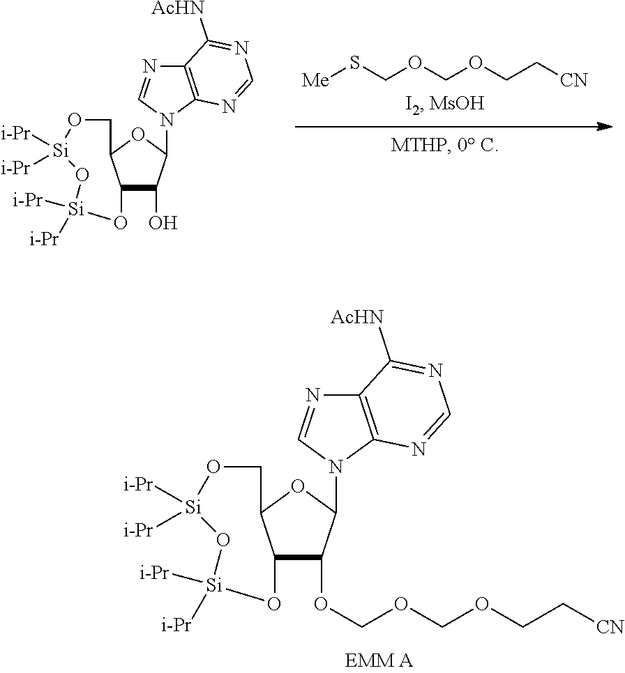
C12C(O)C(N3C4=C(N=C3)C([AcHN])=NC=N4)OC1CO[Si]([i-Pr])([i-Pr])O[Si]([i-Pr])([i-Pr])O2.[Me]SCOCOCC[CN].C12C(OCOCOCC[CN])C(N3C4=C(N=C3)C([AcHN])=NC=N4)OC1CO[Si]([i-Pr])([i-Pr])O[Si]([i-Pr])([i-Pr])O2
